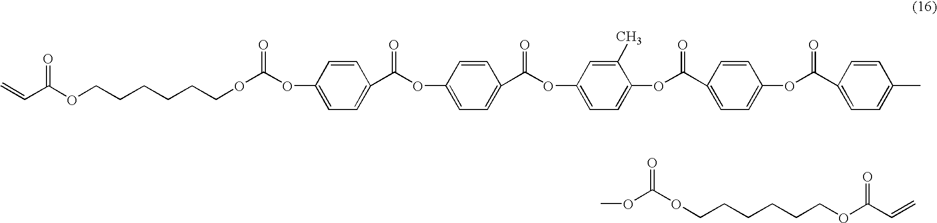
C(C=C)(=O)OCCCCCCOC(=O)OC.C1=CC(OC(=O)OCCCCCCOC(C=C)=O)=CC=C1C(OC1=CC=C(C(=O)OC2=CC=C(OC(=O)C3=CC=C(OC(C4=CC=C(C)C=C4)=O)C=C3)C(C)=C2)C=C1)=O
